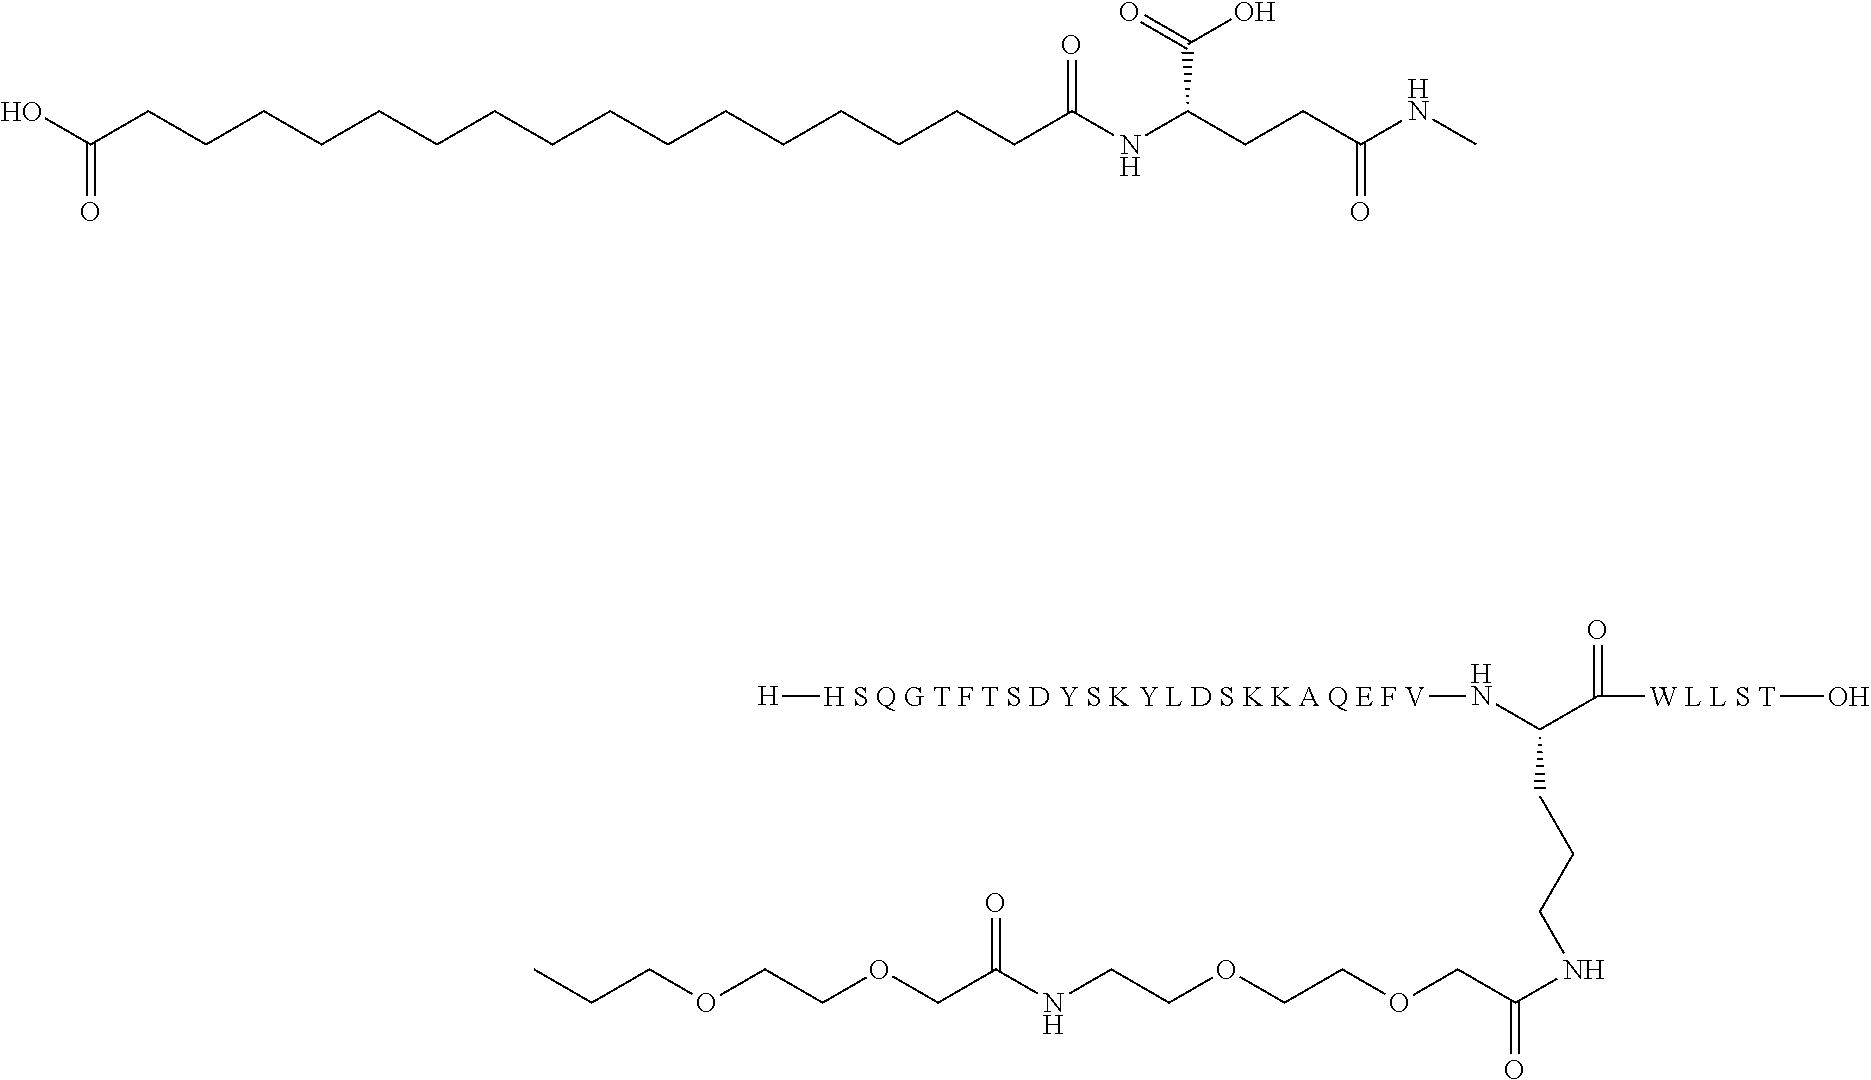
C(CCCCCCCCCCCCCCCCC(=O)O)(=O)NC(CCC(NC)=O)C(=O)O.[H S Q G T F T S D Y S K Y L D S K K A Q E F V]([H])NC(C([W L L S T]O)=O)CCCNC(COCCOCCNC(COCCOCCC)=O)=O
